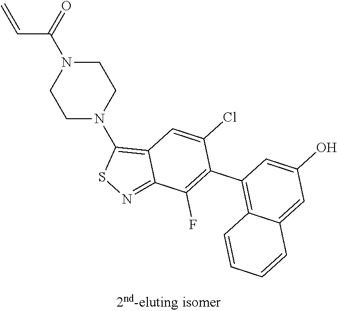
C1N(C(=O)C=C)CCN(C2=C3C(=NS2)C(F)=C(C2=C4C(=CC(O)=C2)C=CC=C4)C(Cl)=C3)C1
